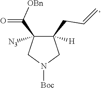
C1(C([OBn])=O)([N3])C(CC=C)([H])CN([Boc])C1
